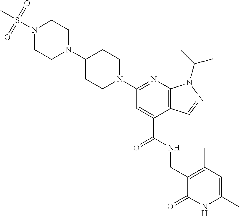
C1CN(C2=NC3=C(C(C(=O)NCC4=C(C)C=C(C)NC4=O)=C2)C=NN3C(C)C)CCC1N1CCN(S(C)(=O)=O)CC1
